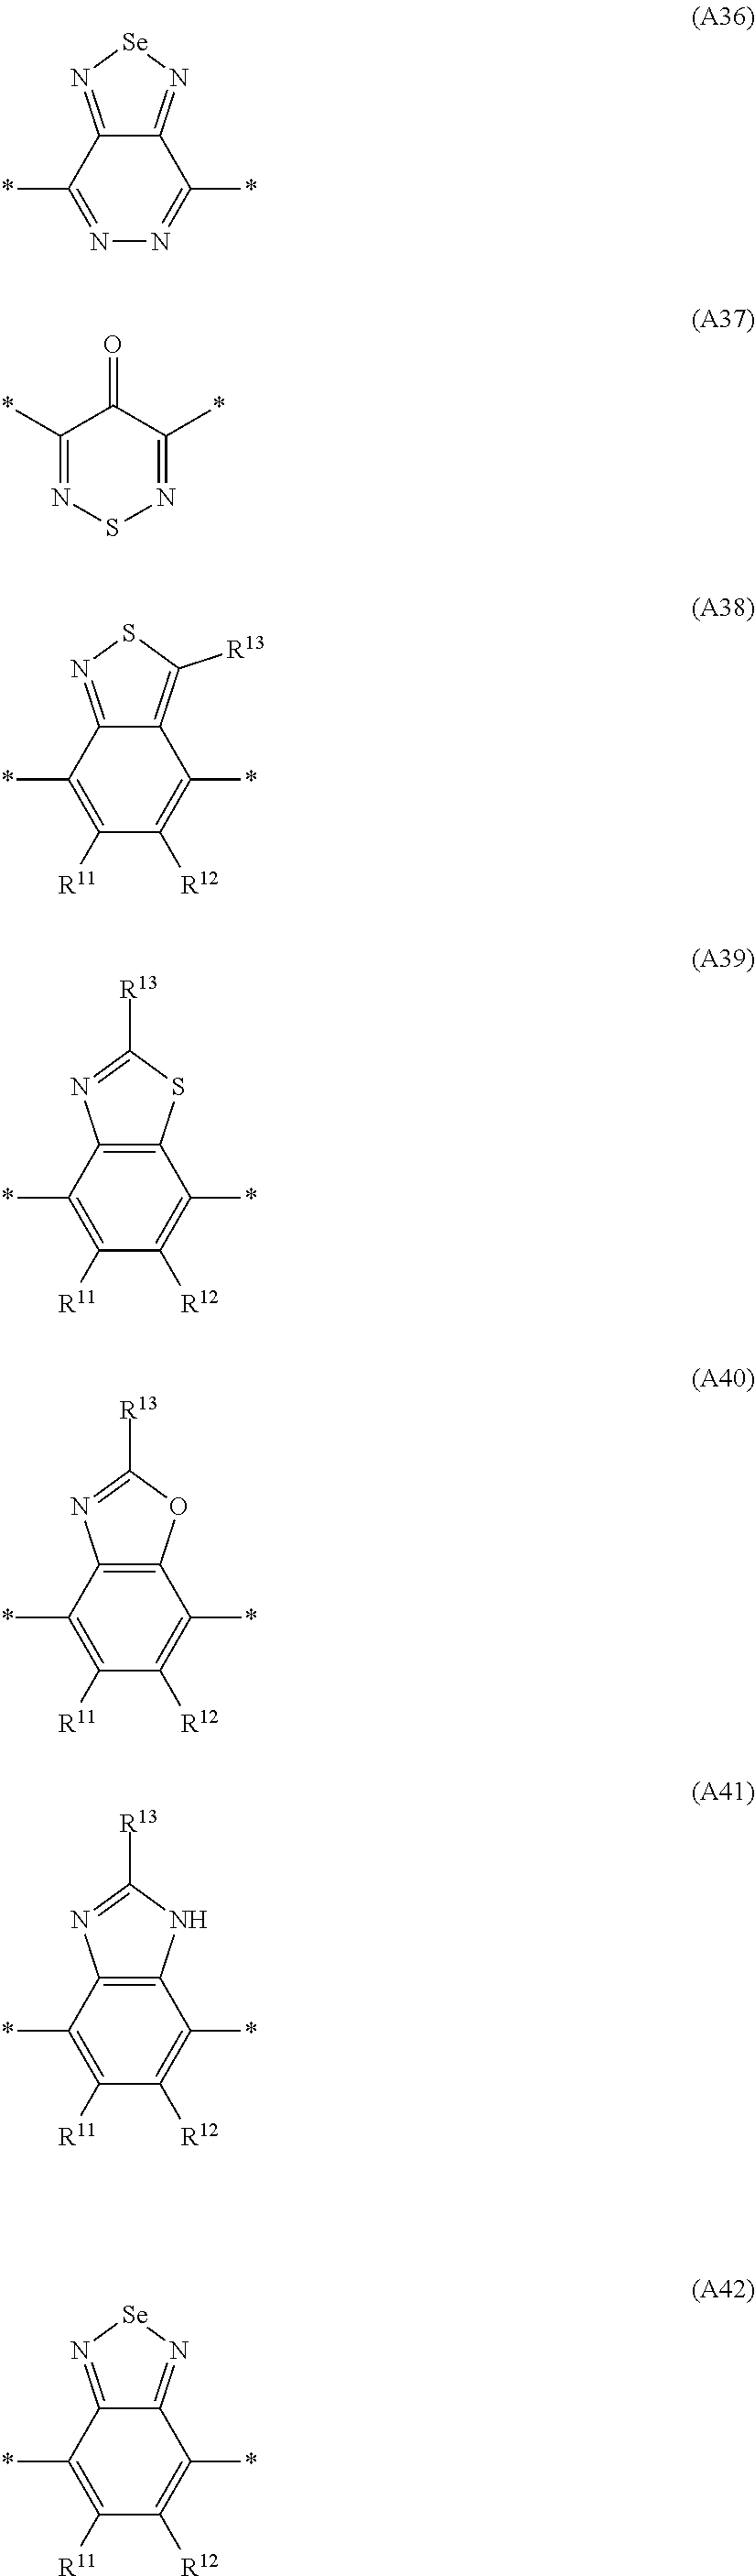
C1(*)=NSN=C(*)C1=O.C12=N[Se]N=C1C(*)=NN=C2*.C12=NSC([R13])=C1C(*)=C([R12])C([R11])=C2*.C12=C(SC([R13])=N1)C(*)=C([R12])C([R11])=C2*.C12=C(OC([R13])=N1)C(*)=C([R12])C([R11])=C2*.C12=C(NC([R13])=N1)C(*)=C([R12])C([R11])=C2*.C12=N[Se]N=C1C(*)=C([R12])C([R11])=C2*
